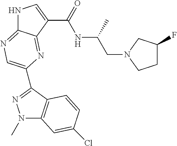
N1C2=NC=C(C3=NN(C)C4=C3C=CC(Cl)=C4)N=C2C(C(=O)NC(CN2CC(F)CC2)C)=C1
